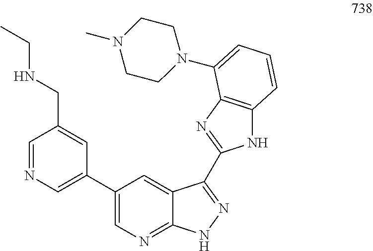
C1=NC=C(C2=CN=C3C(=C2)C(C2=NC4=C(N2)C=CC=C4N2CCN(C)CC2)=NN3)C=C1CNCC
